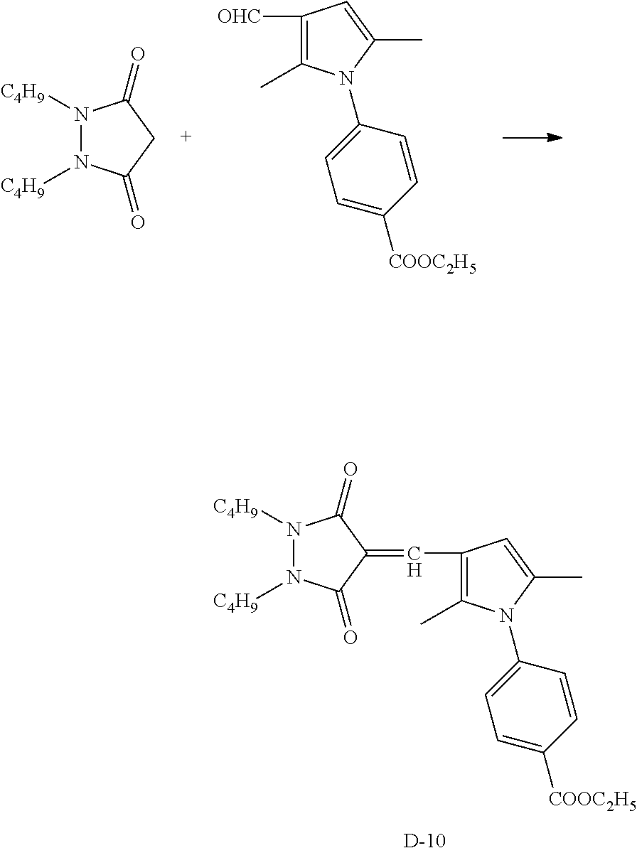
N1([C4H9])N([C4H9])C(=O)C(=CC2=C(C)N(C3=CC=C([COOC2H5])C=C3)C(C)=C2)C1=O.[D].[OHC]C1=C(C)N(C2=CC=C([COOC2H5])C=C2)C(C)=C1.N1([C4H9])N([C4H9])C(=O)CC1=O
